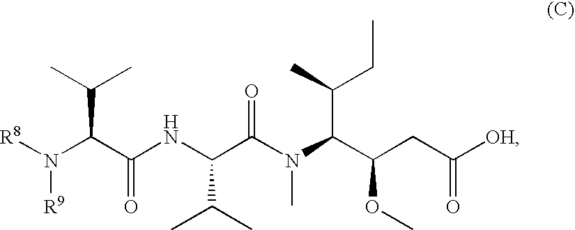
[OH]C(CC(C(N(C(C(NC(C(N([R8])[R9])C(C)C)=O)C(C)C)=O)C)C(C)CC)OC)=O
